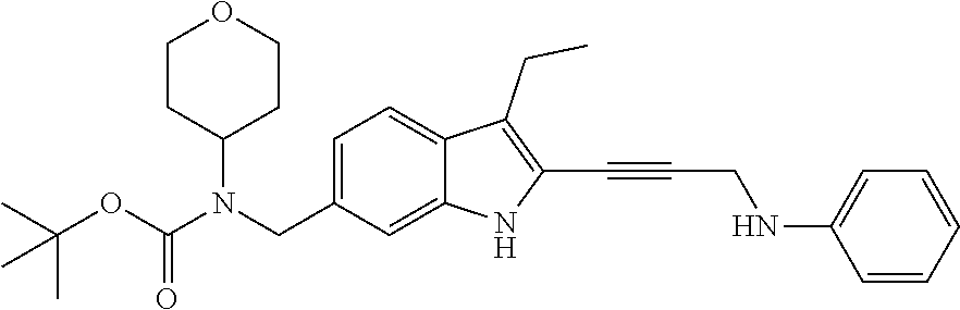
C(C1=C(C#CCNC2=CC=CC=C2)NC2=CC(CN(C(OC(C)(C)C)=O)C3CCOCC3)=CC=C12)C
